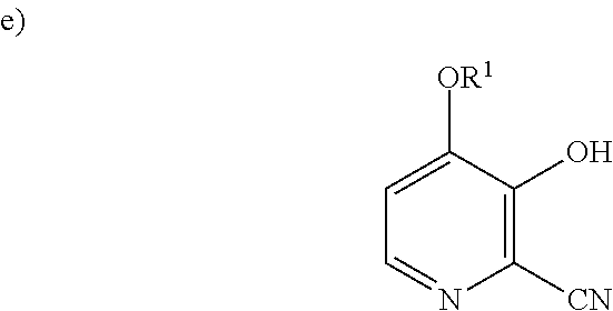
OC1=C([CN])N=CC=C1[OR1]
